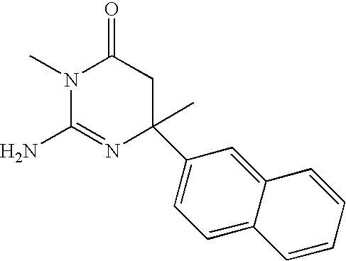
N1(C)C(N)=NC(C)(C2=CC=C3C(=C2)C=CC=C3)CC1=O
